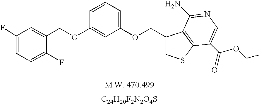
[C24H20F2N2O4S].C(OC1=CC(OCC2=CSC3=C2C(N)=NC=C3C(=O)OCC)=CC=C1)C1=CC(F)=CC=C1F
